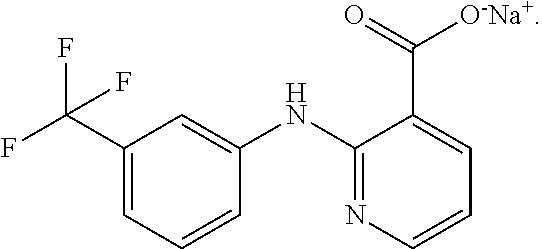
FC(C1=CC=CC(NC2=NC=CC=C2C(=O)[O-Na+])=C1)(F)F
